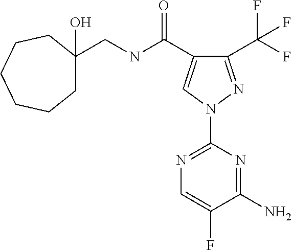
C(NC(=O)C1=CN(C2=NC=C(F)C(N)=N2)N=C1C(F)(F)F)C1(O)CCCCCC1
